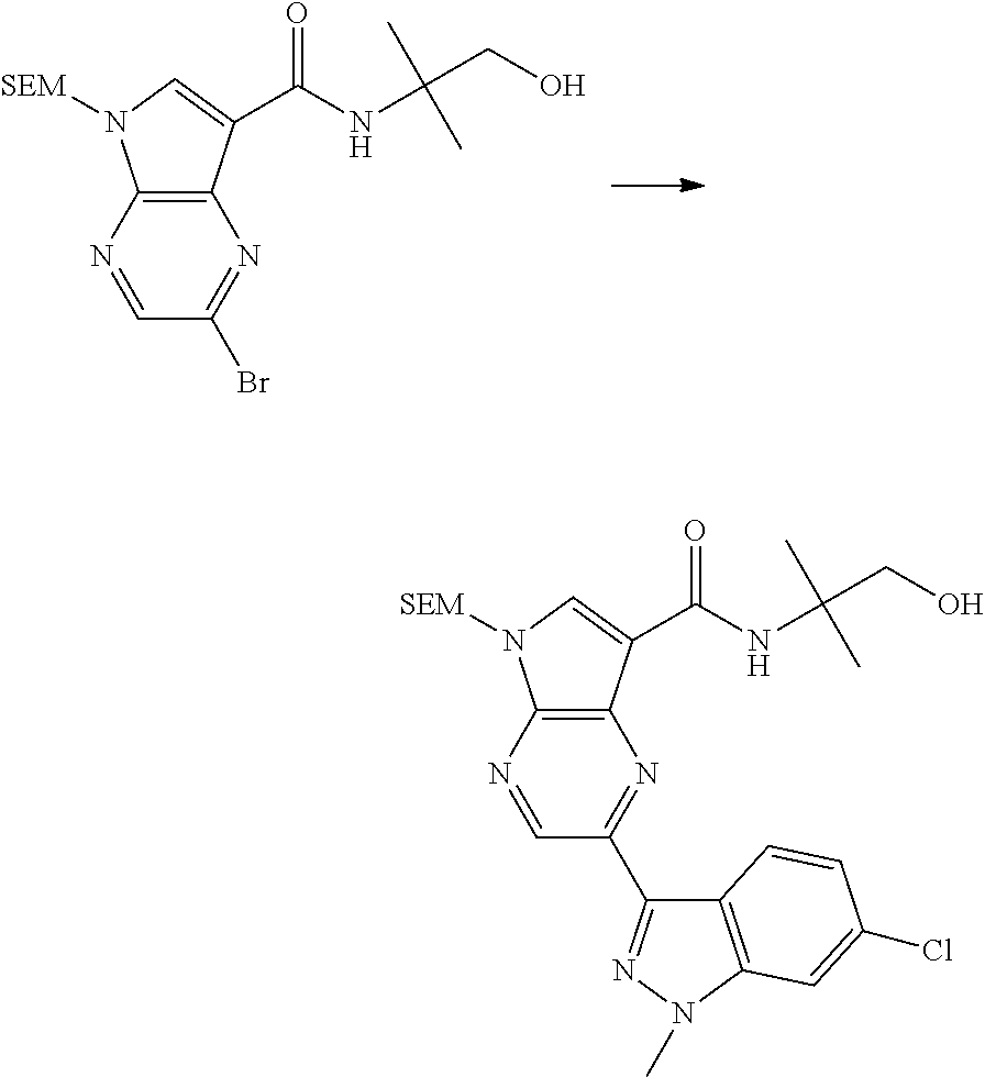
N1=CC(Br)=NC2=C1N([SEM])C=C2C(NC(CO)(C)C)=O.N1=CC(C2=NN(C)C3=C2C=CC(Cl)=C3)=NC2=C1N([SEM])C=C2C(NC(CO)(C)C)=O
